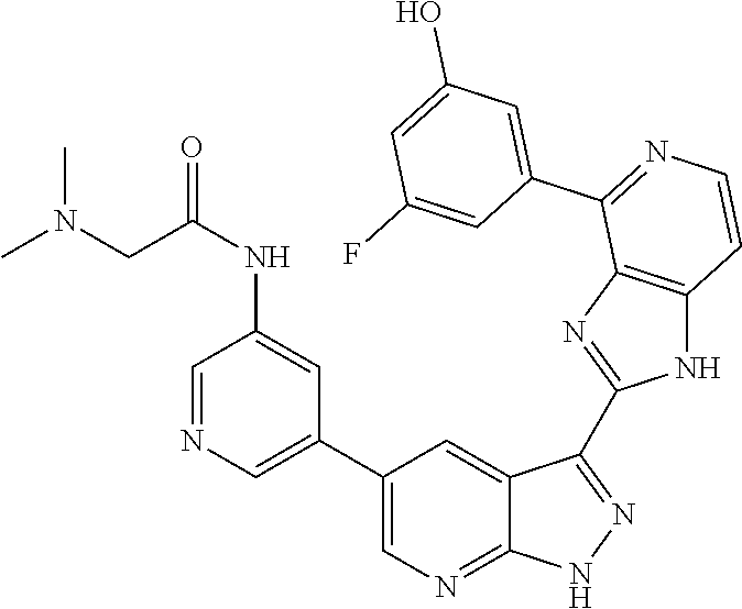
C1=NC=C(C2=CN=C3C(=C2)C(C2=NC4=C(N2)C=CN=C4C2=CC(O)=CC(F)=C2)=NN3)C=C1NC(=O)CN(C)C
